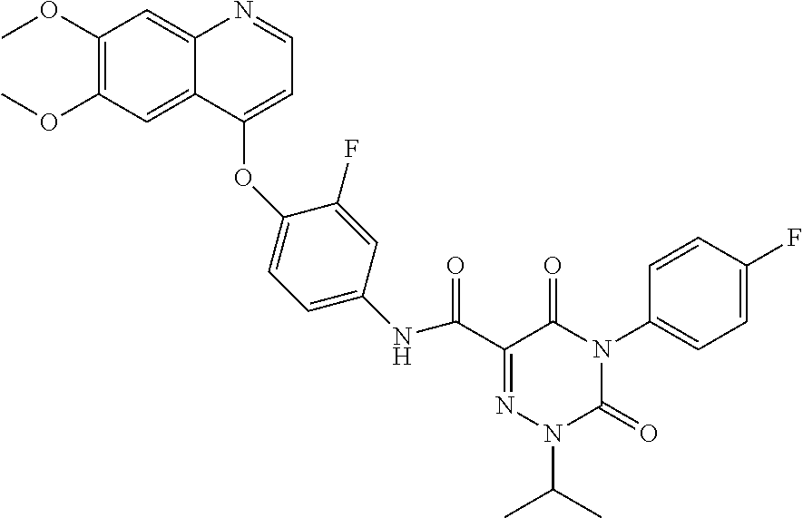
N1=C(C(NC2=CC=C(OC3=CC=NC4=CC(OC)=C(OC)C=C43)C(F)=C2)=O)C(=O)N(C2=CC=C(F)C=C2)C(=O)N1C(C)C
